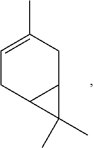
C1(C)(C)C2C1CC=C(C)C2
